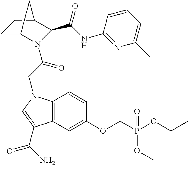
C(CN1C2=C(C=C(OCP(OCC)(=O)OCC)C=C2)C(C(N)=O)=C1)(=O)N1C2CCC(C1C(NC1=NC(C)=CC=C1)=O)C2
